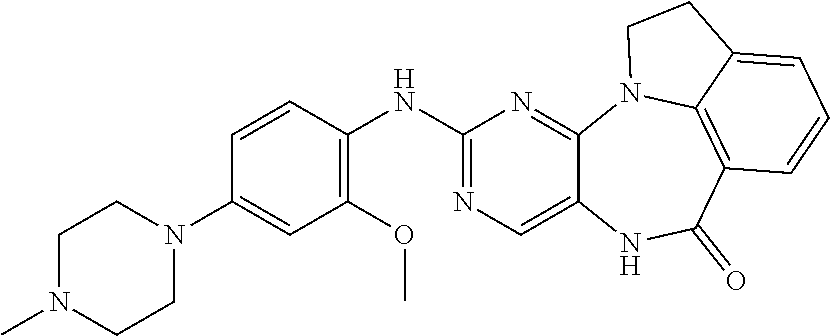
C1(OC)=C(NC2=NC=C3C(=N2)N2C4=C(C(=O)N3)C=CC=C4CC2)C=CC(N2CCN(C)CC2)=C1
